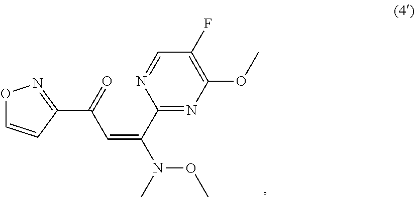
C1=NC(C(N(C)OC)=CC(C2=NOC=C2)=O)=NC(OC)=C1F
